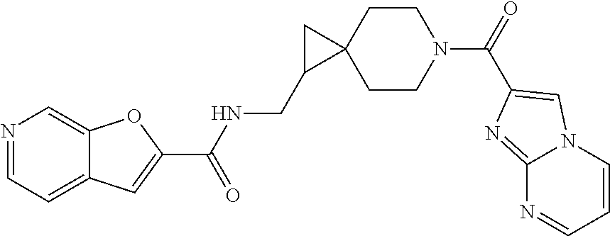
N1=CC=C2C(=C1)OC(C(NCC1C3(C1)CCN(C(=O)C1=CN4C=CC=NC4=N1)CC3)=O)=C2
